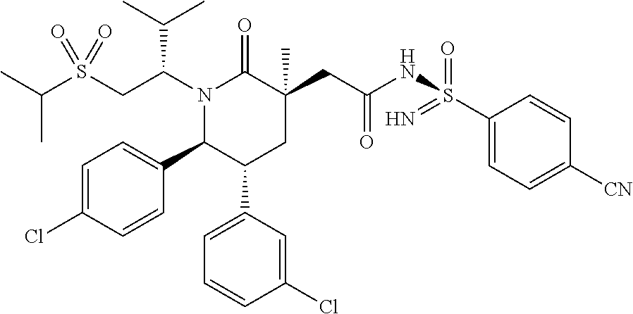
C(C)(C)S(CC(N1C(=O)C(CC(NS(C2=CC=C([CN])C=C2)(=O)=N)=O)(C)CC(C2=CC=CC(Cl)=C2)C1C1=CC=C(Cl)C=C1)C(C)C)(=O)=O
